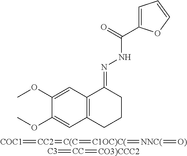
C1(OC)=CC2=C(C=C1OC)CCCC2=NNC(C1=CC=CO1)=O.[COC1]=[CC2]=[C(C]=[C1OC)C(]=[NNC(]=[O)].[C3]=[CC]=[CO3)CCC2]
